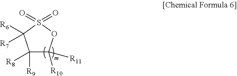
C1([R9])([R8])C([R10])([R11])OS(=O)(=O)C1([R6])[R7]
